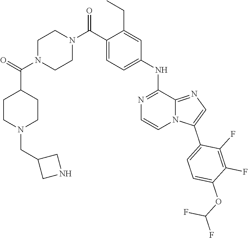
O(C1=CC=C(C2=CN=C3N2C=CN=C3NC2=CC=C(C(N3CCN(C(C4CCN(CC5CNC5)CC4)=O)CC3)=O)C(CC)=C2)C(F)=C1F)C(F)F
